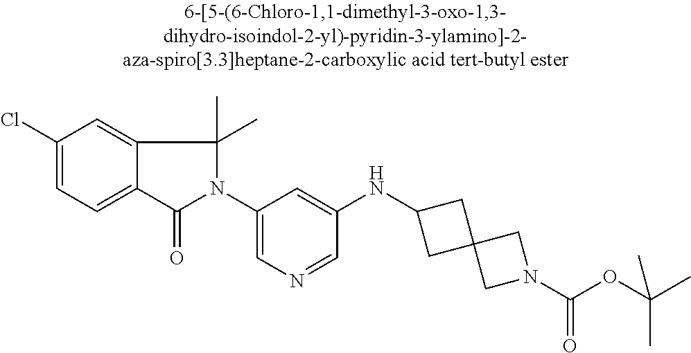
C1(Cl)=CC=C2C(=C1)C(C)(C)N(C1=CN=CC(NC3CC4(C3)CN(C(OC(C)(C)C)=O)C4)=C1)C2=O
